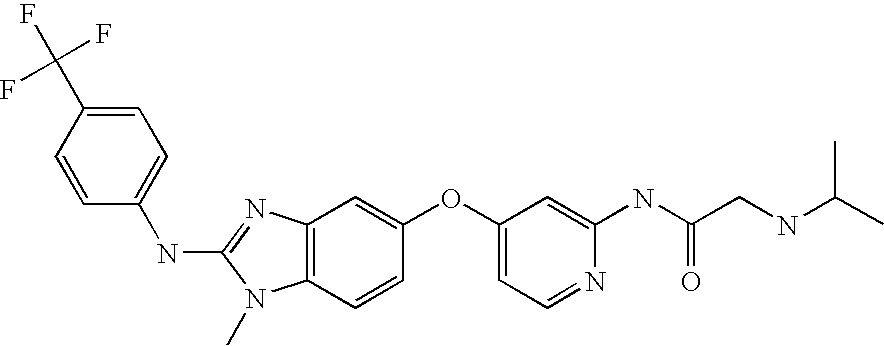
C1=C(C(F)(F)F)C=CC(NC2=NC3=C(N2C)C=CC(OC2=CC=NC(NC(CNC(C)C)=O)=C2)=C3)=C1
